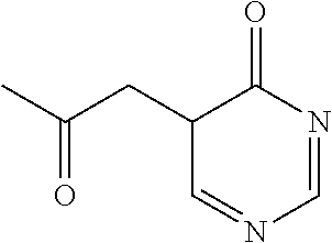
C1(CC(C)=O)C=NC=NC1=O
